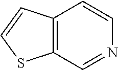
C12=C(C=NC=C1)SC=C2
